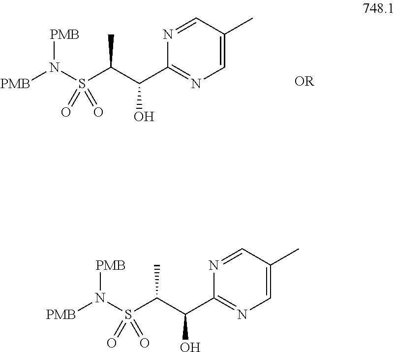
C1=C(C)C=NC(C(C(S(N([PMB])[PMB])(=O)=O)C)O)=N1.C1=C(C)C=NC(C(C(S(N([PMB])[PMB])(=O)=O)C)O)=N1
